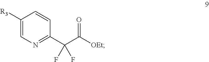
C(C(C1=NC=C([R3])C=C1)(F)F)([OEt])=O
